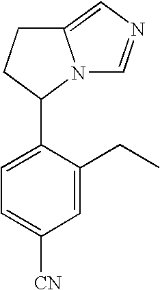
C1=C(CC)C(C2N3C(=CN=C3)CC2)=CC=C1[CN]
